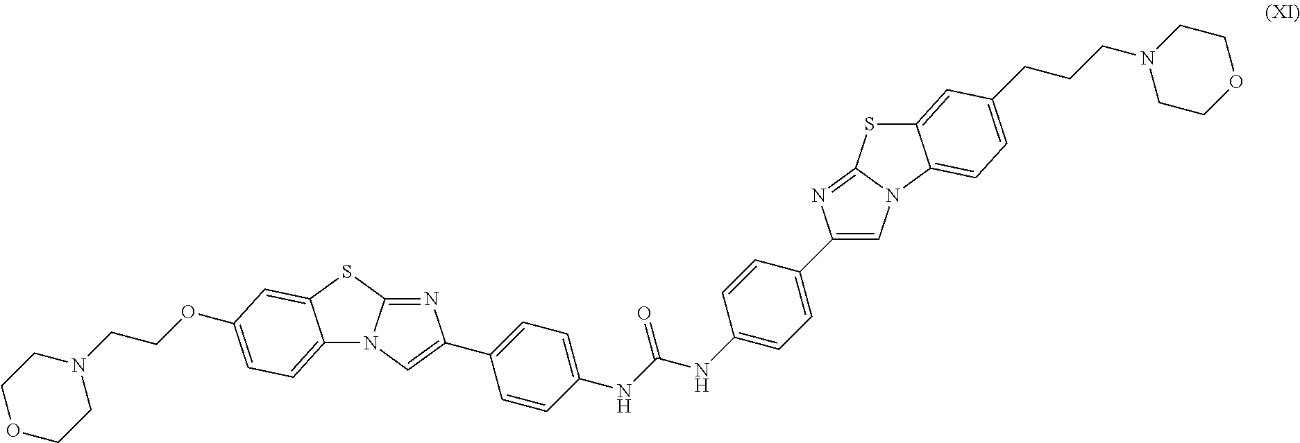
N12C3=CC=C(OCCN4CCOCC4)C=C3SC1=NC(C1=CC=C(NC(NC3=CC=C(C4=CN5C(=N4)SC4=CC(CCCN6CCOCC6)=CC=C54)C=C3)=O)C=C1)=C2
